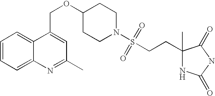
C1=CC=C2C(=C1)C(COC1CCN(S(CCC3(C)NC(=O)NC3=O)(=O)=O)CC1)=CC(C)=N2
